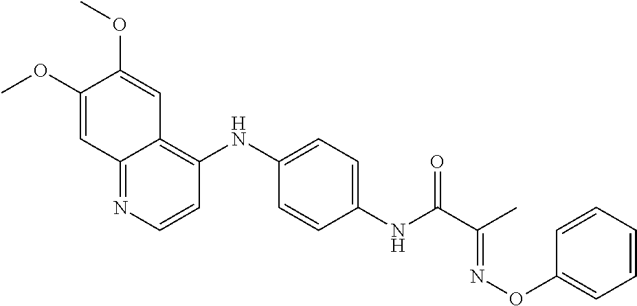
C1(OC)=CC2=NC=CC(NC3=CC=C(NC(C(C)=NOC4=CC=CC=C4)=O)C=C3)=C2C=C1OC
